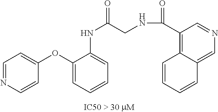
C1=NC=CC(OC2=CC=CC=C2NC(CNC(C2=C3C(=CN=C2)C=CC=C3)=O)=O)=C1
